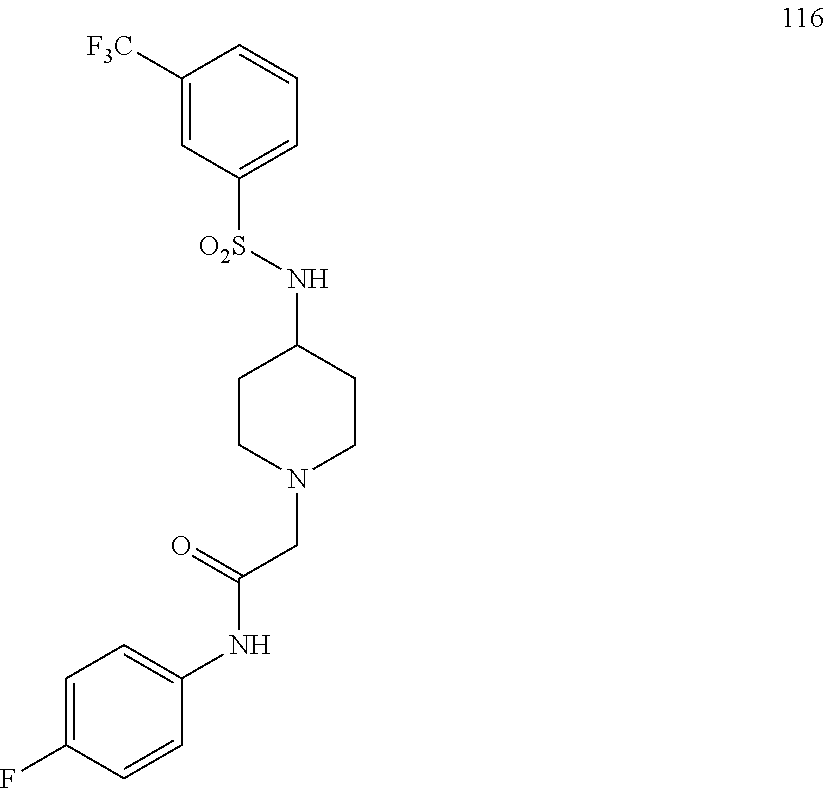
C1([F3C])=CC([O2S]NC2CCN(CC(NC3=CC=C(F)C=C3)=O)CC2)=CC=C1
